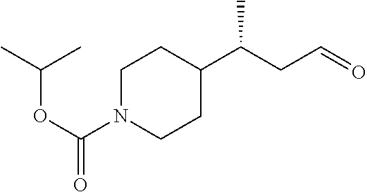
O=CCC(C1CCN(C(OC(C)C)=O)CC1)C
